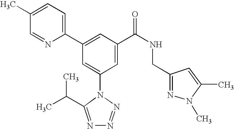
C1(C2=CC(C(NCC3=NN(C)C(C)=C3)=O)=CC(N3C(C(C)C)=NN=N3)=C2)=CC=C(C)C=N1
